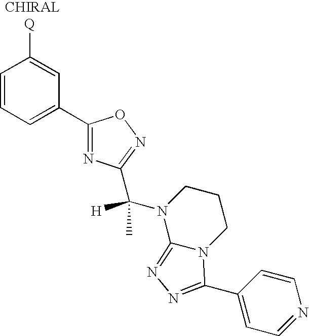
C1=CC=C(C2=NC(C(N3C4=NN=C(C5=CC=NC=C5)N4CCC3)([H])C)=NO2)C=C1[Q]
